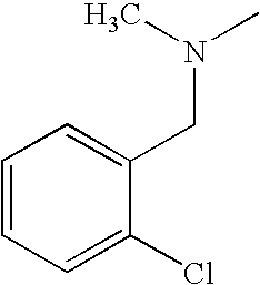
C1=CC=C(Cl)C(CN(C)C)=C1
